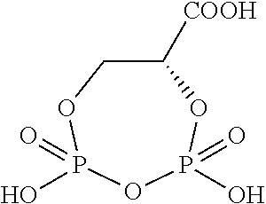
C1([COOH])COP(O)(=O)OP(O)(=O)O1
